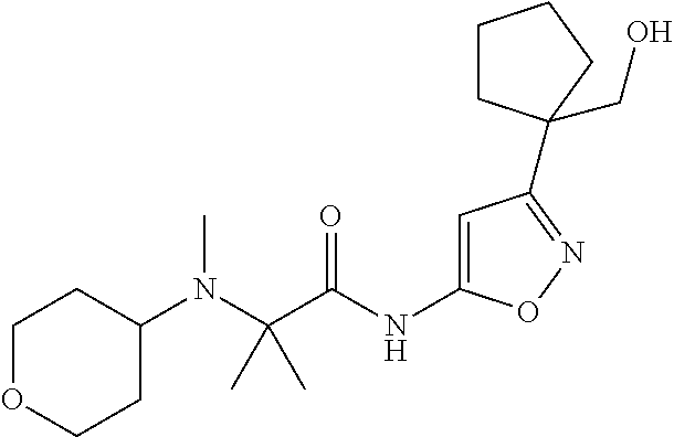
C(N(C)C1CCOCC1)(C(=O)NC1=CC(C2(CO)CCCC2)=NO1)(C)C
